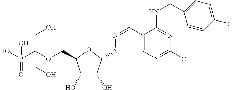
C(OCC1C(O)C(O)C(N2C3=C(C=N2)C(NCC2=CC=C(Cl)C=C2)=NC(Cl)=N3)O1)(P(O)(=O)O)(CO)CO
